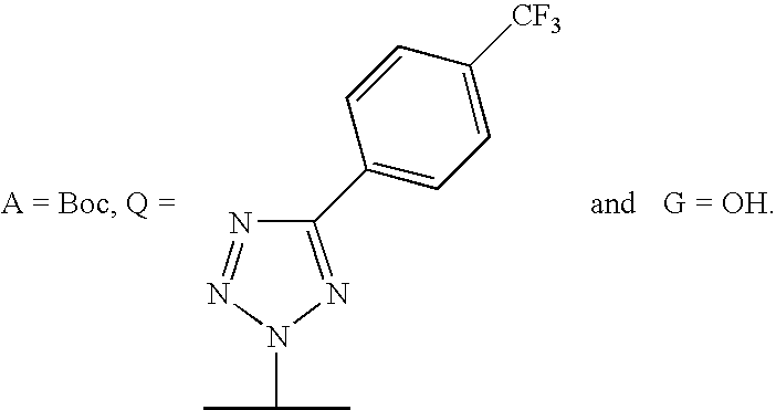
N1=NN(C(C)C)N=C1C1=CC=C([CF3])C=C1
